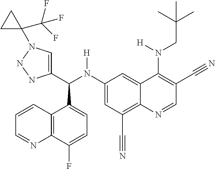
C1(N(C(C2=CN(C3(C(F)(F)F)CC3)NN2)C2=CC=C(F)C3=C2C=CC=N3)[H])=CC(C#N)=C2C(=C1)C(N(CC(C)(C)C)[H])=C(C#N)C=N2
